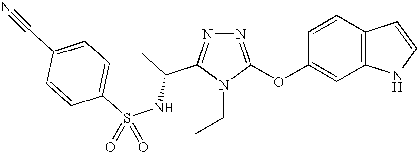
N1=C(OC2=CC3=C(C=C2)C=CN3)N(CC)C(C(NS(C2=CC=C(C#N)C=C2)(=O)=O)C)=N1
